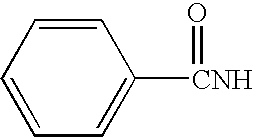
C1=CC=CC=C1[CNH]=O
